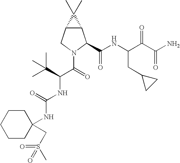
C12C(CN(C(C(NC(=O)NC3(CS(=O)(=O)C)CCCCC3)C(C)(C)C)=O)C1C(NC(C(C(N)=O)=O)CC1CC1)=O)C2(C)C
